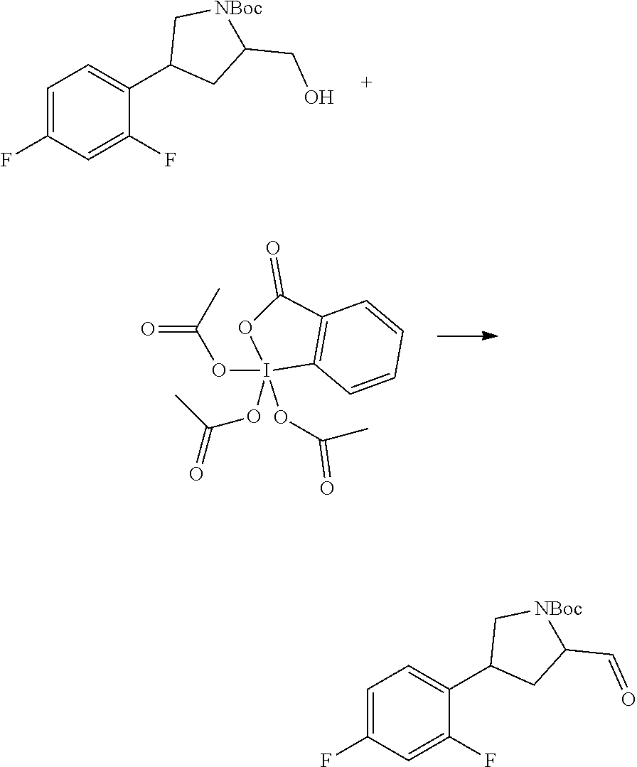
C1=C(F)C=C(F)C(C2CC(CO)[NBoc]C2)=C1.O(C(=O)C)I1(OC(=O)C)(OC(C)=O)C2=C(C=CC=C2)C(=O)O1.C1=C(F)C=C(F)C(C2CC(C=O)[NBoc]C2)=C1
